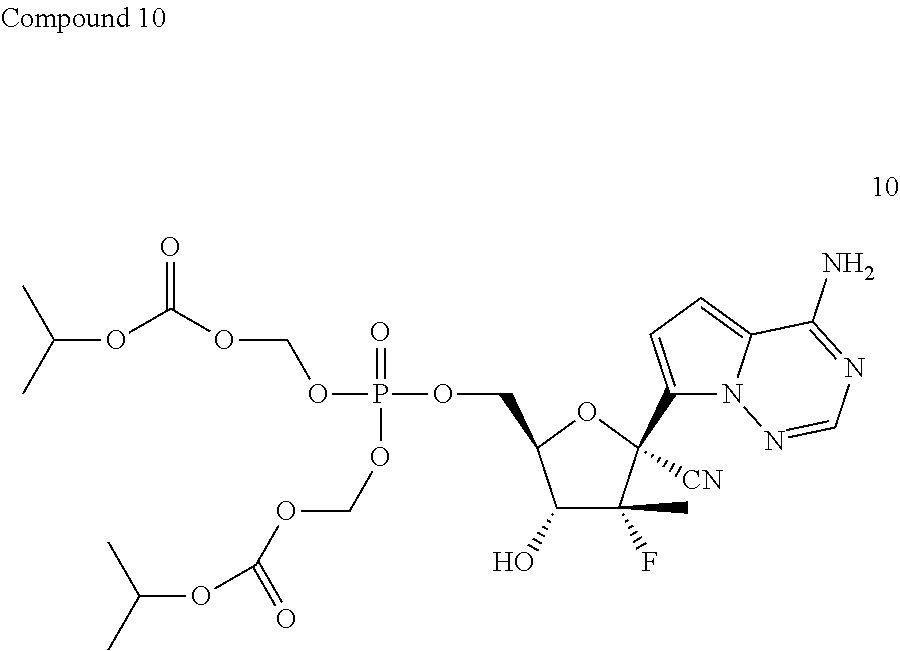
C1(O)C(F)(C)C(C2=CC=C3N2N=CN=C3N)([CN])OC1COP(=O)(OCOC(=O)OC(C)C)OCOC(OC(C)C)=O
